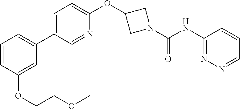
C1=CC(OCCOC)=CC(C2=CC=C(OC3CN(C(NC4=NN=CC=C4)=O)C3)N=C2)=C1
